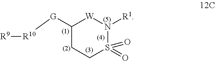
C1([G][R10][R9])CCS(=O)(=O)N([R1])[W]1
